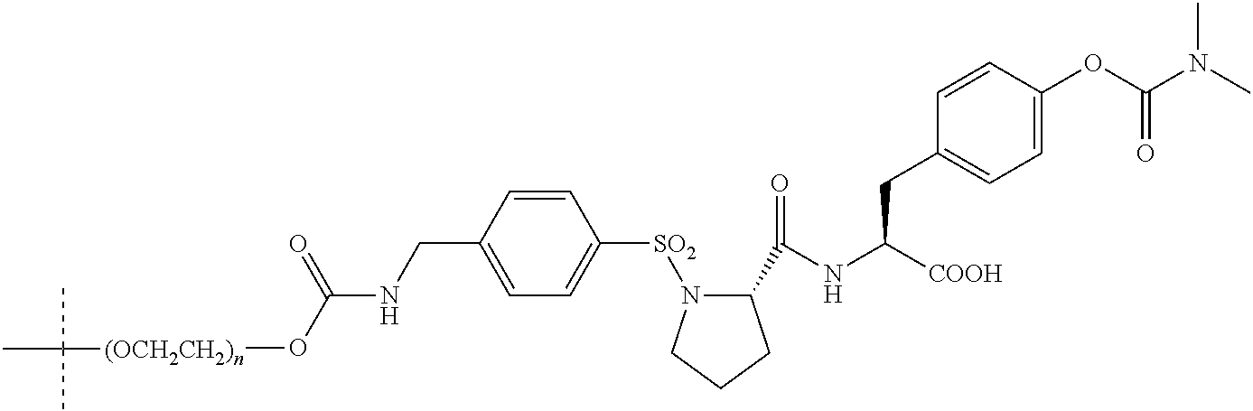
C1(CNC(O[(OCH2CH2)n]C(C)(C)C)=O)=CC=C([SO2]N2C(C(NC([COOH])CC3=CC=C(OC(N(C)C)=O)C=C3)=O)CCC2)C=C1
